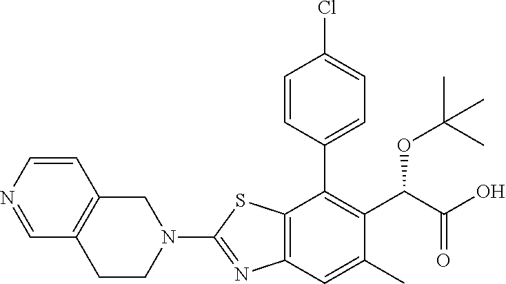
N1=CC2=C(C=C1)CN(C1=NC3=C(S1)C(C1=CC=C(Cl)C=C1)=C(C(OC(C)(C)C)C(=O)O)C(C)=C3)CC2
